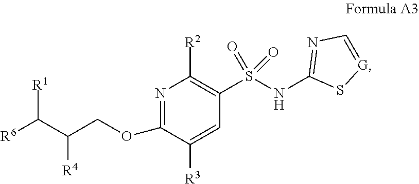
N1=C(OCC(C([R6])[R1])[R4])C([R3])=CC(S(NC2=NC=[G]S2)(=O)=O)=C1[R2]
